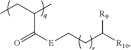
[R10]C(CC[E]C(=O)C(CC)C)[R9]
